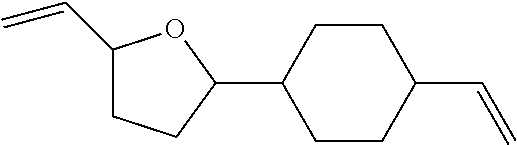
C1(C=C)CCC(C2CCC(C=C)CC2)O1
